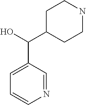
N1=CC(C(O)C2CCNCC2)=CC=C1
